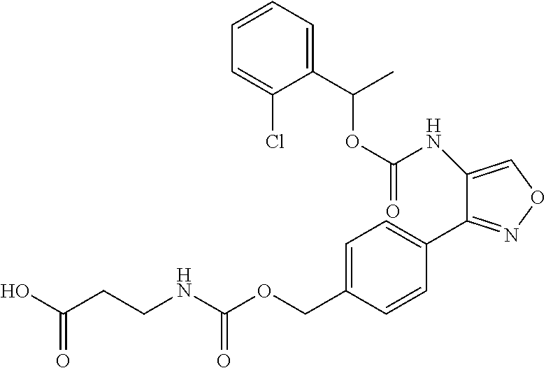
O(C(NC1=CON=C1C1=CC=C(COC(NCCC(=O)O)=O)C=C1)=O)C(C)C1=CC=CC=C1Cl
